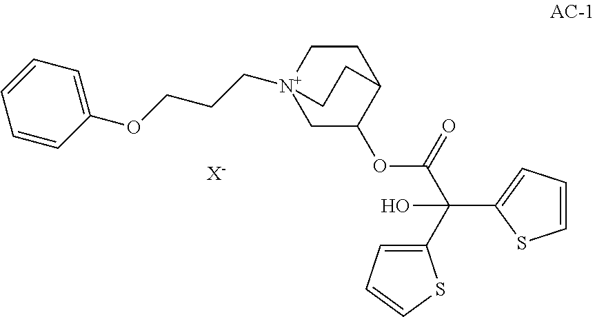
C1=CC(OCCC[N+]23CC(OC(C(C4=CC=CS4)(O)C4=CC=CS4)=O)C(CC2)CC3)=CC=C1.[X-]
